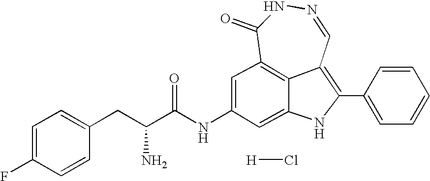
C1=C(F)C=CC(CC(C(NC2=CC3=C4C(=C(C5=CC=CC=C5)NC4=C2)C=NNC3=O)=O)N)=C1.[H]Cl
